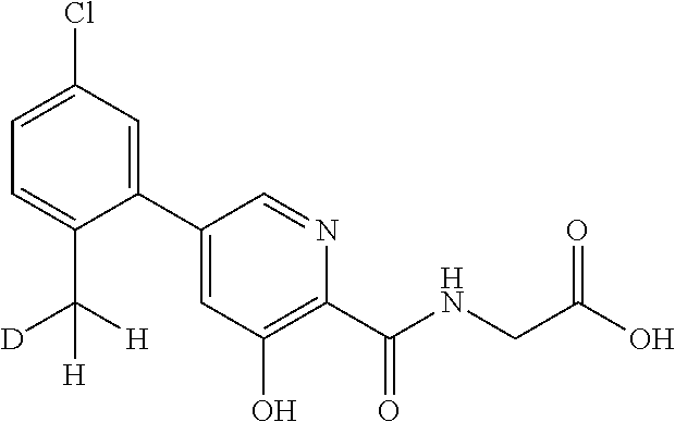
C1(C2=CC(O)=C(C(NCC(O)=O)=O)N=C2)=CC(Cl)=CC=C1C([D])([H])[H]
